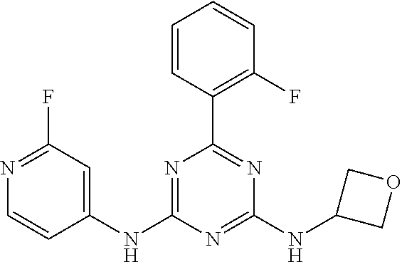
C1=CC(C2=NC(NC3COC3)=NC(NC3=CC(F)=NC=C3)=N2)=C(F)C=C1
